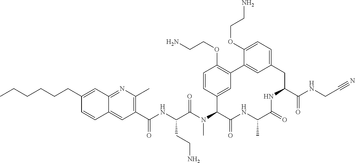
C1=C(CCCCCC)C=CC2=CC(C(NC(C(N(C3C(=O)NC(C)C(=O)NC(C(NCC#N)=O)CC4=CC=C(OCCN)C(=C4)C4=C(OCCN)C=CC3=C4)C)=O)CCN)=O)=C(C)N=C12
